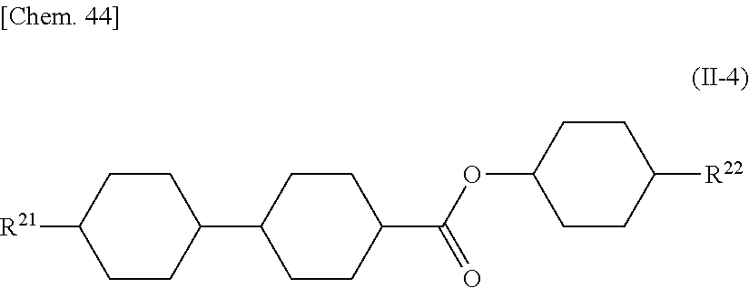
C1CC(C2CCC([R21])CC2)CCC1C(OC1CCC([R22])CC1)=O
